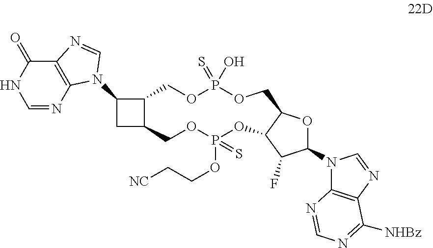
C12=C(N=CNC1=O)N(C1CC3C1COP(O)(=S)OCC1C(OP(OCC[NC])(=S)OC3)C(F)C(N3C4=C(N=C3)C([NHBz])=NC=N4)O1)C=N2
